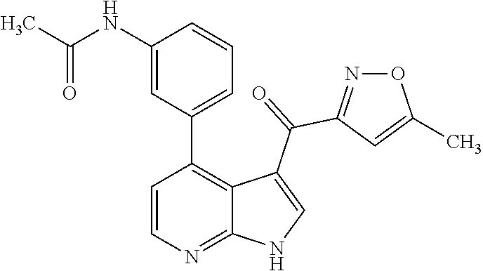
C1=CN=C2C(=C1C1=CC=CC(NC(C)=O)=C1)C(C(C1=NOC(C)=C1)=O)=CN2
